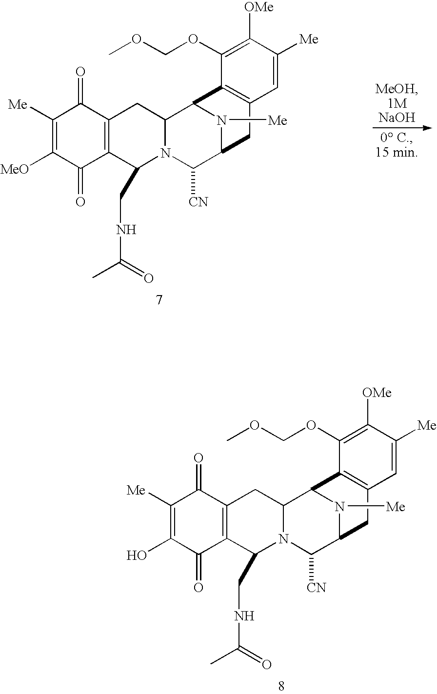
C1([Me])=C([MeO])C(=O)C2=C(C1=O)CC1N(C([CN])C3N([Me])C1C1=C(C3)C=C([Me])C([OMe])=C1OCOC)C2CNC(C)=O.C1([Me])=C(O)C(=O)C2=C(C1=O)CC1N(C([CN])C3N([Me])C1C1=C(C3)C=C([Me])C([OMe])=C1OCOC)C2CNC(C)=O
